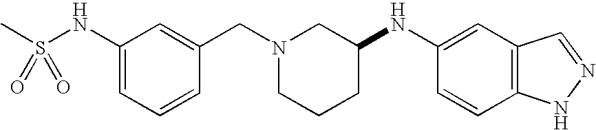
C1(NS(C)(=O)=O)=CC=CC(CN2CCCC(NC3=CC4=C(C=C3)NN=C4)C2)=C1
